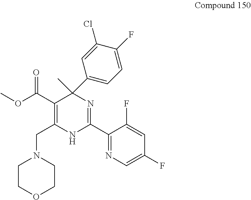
C1(C2=CC=C(F)C(Cl)=C2)(C)C(C(OC)=O)=C(CN2CCOCC2)NC(C2=NC=C(F)C=C2F)=N1
